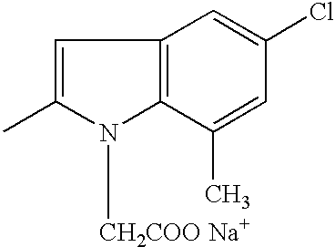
C1=C(C)N([CH2COO Na+])C2=C1C=C(Cl)C=C2C
